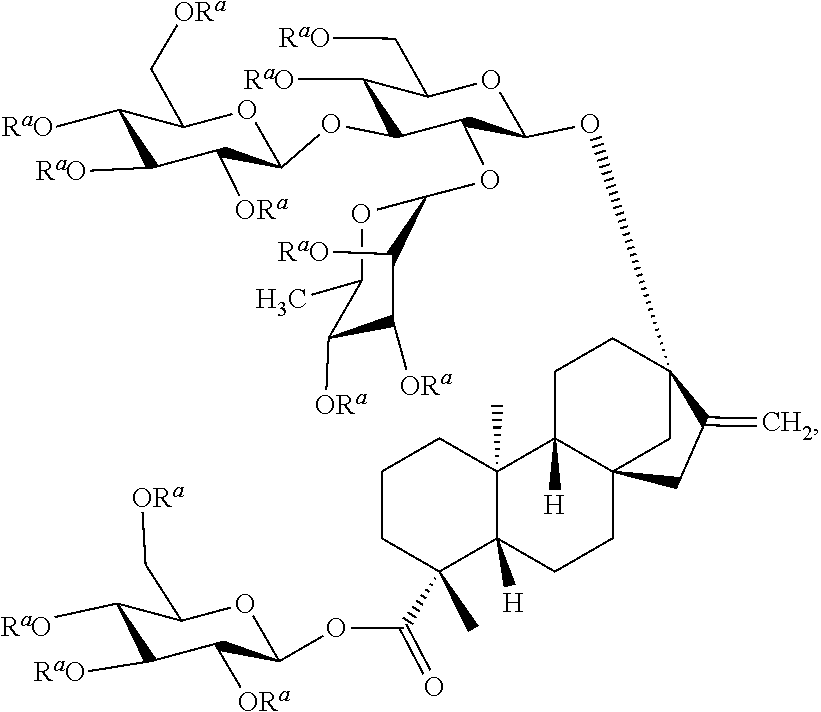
[RaO]C1C([ORa])C(OC(C2(C)CCCC3(C)C4([H])CCC5(OC6C(OC7OC(C)C([ORa])C([ORa])C7[RaO])C(OC7C([ORa])C([RaO])C([RaO])C(C[ORa])O7)C([RaO])C(C[RaO])O6)C(=C)CC4(CCC23[H])C5)=O)OC(C[ORa])C1[RaO]
